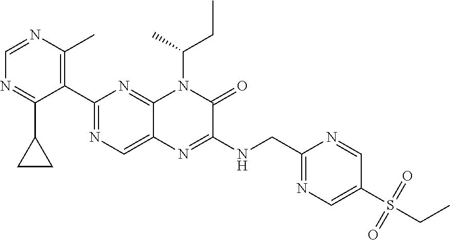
C1=NC(C)=C(C2=NC=C3C(=N2)N(C(C)CC)C(=O)C(NCC2=NC=C(S(CC)(=O)=O)C=N2)=N3)C(C2CC2)=N1
